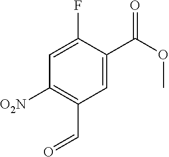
C1([O2N])=C(C=O)C=C(C(OC)=O)C(F)=C1
